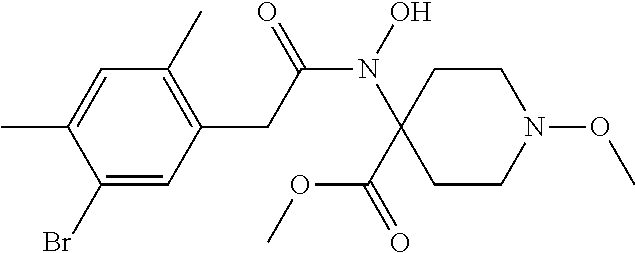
C1=C(C)C(Br)=CC(CC(N(O)C2(C(=O)OC)CCN(OC)CC2)=O)=C1C
